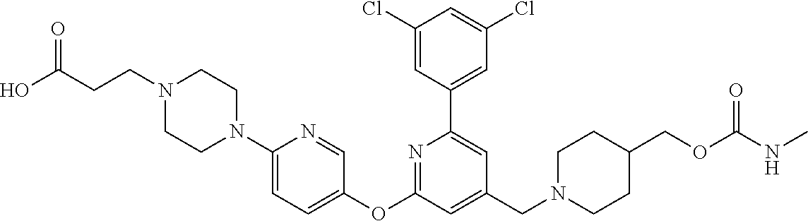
C1(Cl)=CC(C2=CC(CN3CCC(COC(NC)=O)CC3)=CC(OC3=CC=C(N4CCN(CCC(=O)O)CC4)N=C3)=N2)=CC(Cl)=C1
